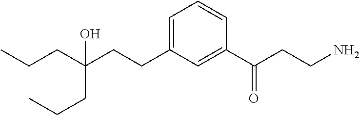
C(C(CCC1=CC=CC(C(CCN)=O)=C1)(CCC)O)CC
